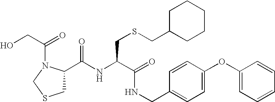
C1(C(NC(C(=O)NCC2=CC=C(OC3=CC=CC=C3)C=C2)CSCC2CCCCC2)=O)CSCN1C(CO)=O
